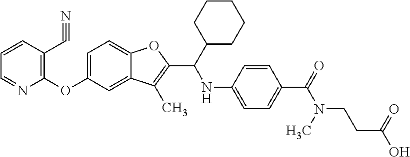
C1=C(OC2=C(C#N)C=CC=N2)C=C2C(=C1)OC(C(NC1=CC=C(C(=O)N(CCC(=O)O)C)C=C1)C1CCCCC1)=C2C
